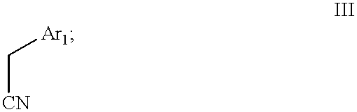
[CN]C[Ar1]
